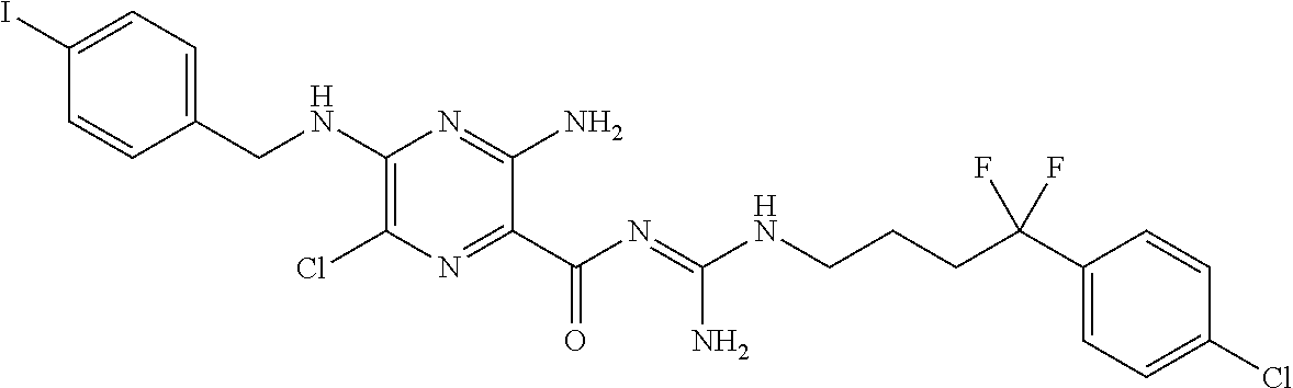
C1=C(I)C=CC(CNC2=C(Cl)N=C(C(N=C(NCCCC(C3=CC=C(Cl)C=C3)(F)F)N)=O)C(N)=N2)=C1
